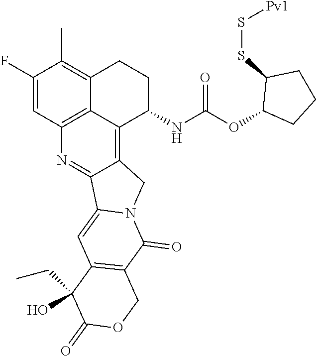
C12=C3N=C4C(=C1C(NC(=O)OC1CCCC1SS[Pv1])CCC2=C(C)C(F)=C3)CN1C4=CC2=C(C1=O)COC(=O)C2(CC)O
